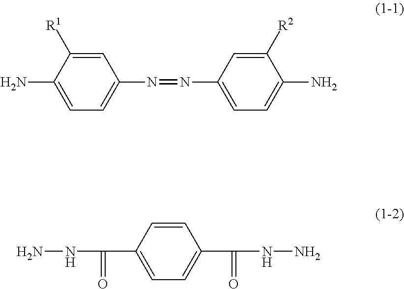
C1=C([R1])C(N)=CC=C1N=NC1=CC=C(N)C([R2])=C1.NNC(C1=CC=C(C(=O)NN)C=C1)=O
